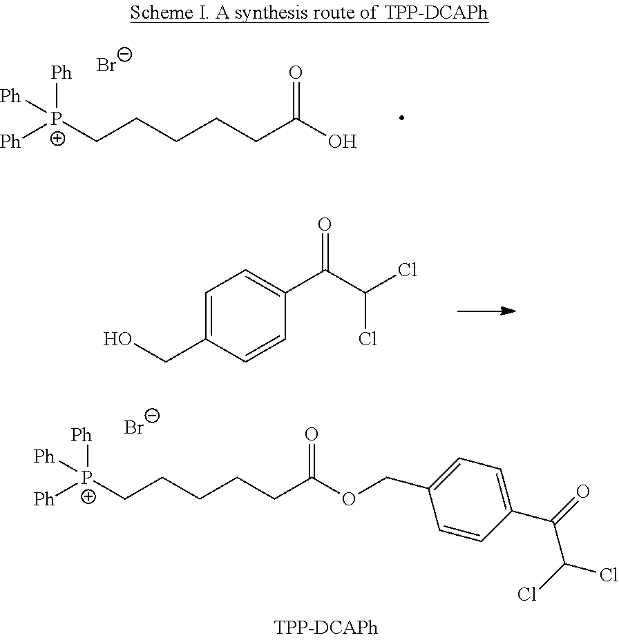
OCC1=CC=C(C(C(Cl)Cl)=O)C=C1.[Ph][P+](CCCCCC(O)=O)([Ph])[Ph].[Br-].[Ph][P+](CCCCCC(OCC1=CC=C(C(C(Cl)Cl)=O)C=C1)=O)([Ph])[Ph].[Br-]
